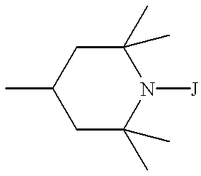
CC1CC(C)(C)N([J])C(C)(C)C1
